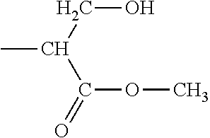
C(C(OC)=O)(CO)C
